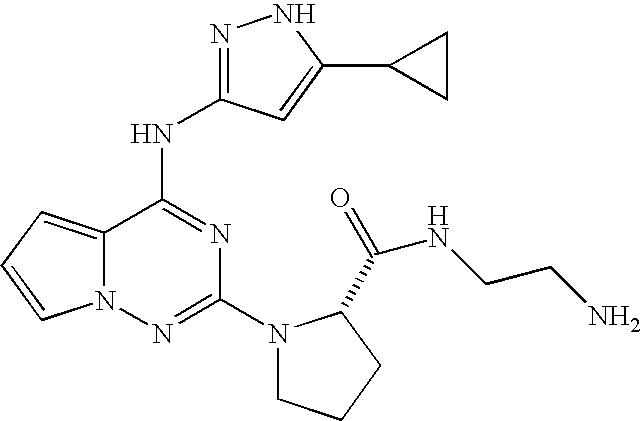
C12=CC=CN1N=C(N1CCCC1C(=O)NCCN)N=C2NC1=NNC(C2CC2)=C1
